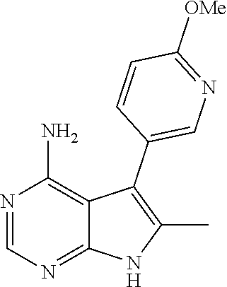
N1=CN=C2C(=C1N)C(C1=CN=C([OMe])C=C1)=C(C)N2
